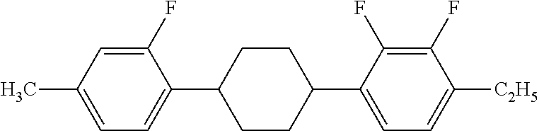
C1(F)=CC(C)=CC=C1C1CCC(C2=CC=C([C2H5])C(F)=C2F)CC1
